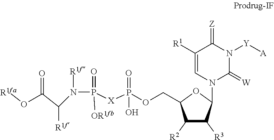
C1([R1])=CN(C2OC(COP([X]P([OR1fb])(=O)N([R1f])C(C(O[R1fa])=O)[R1f])(=O)O)C([R2])C2[R3])C(=[W])N([Y][A])C1=[Z]
